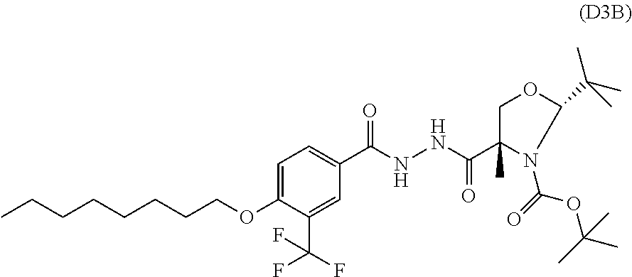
CCCCCCCCOC1=CC=C(C(NNC(C2(C)N(C(OC(C)(C)C)=O)C(C(C)(C)C)OC2)=O)=O)C=C1C(F)(F)F
